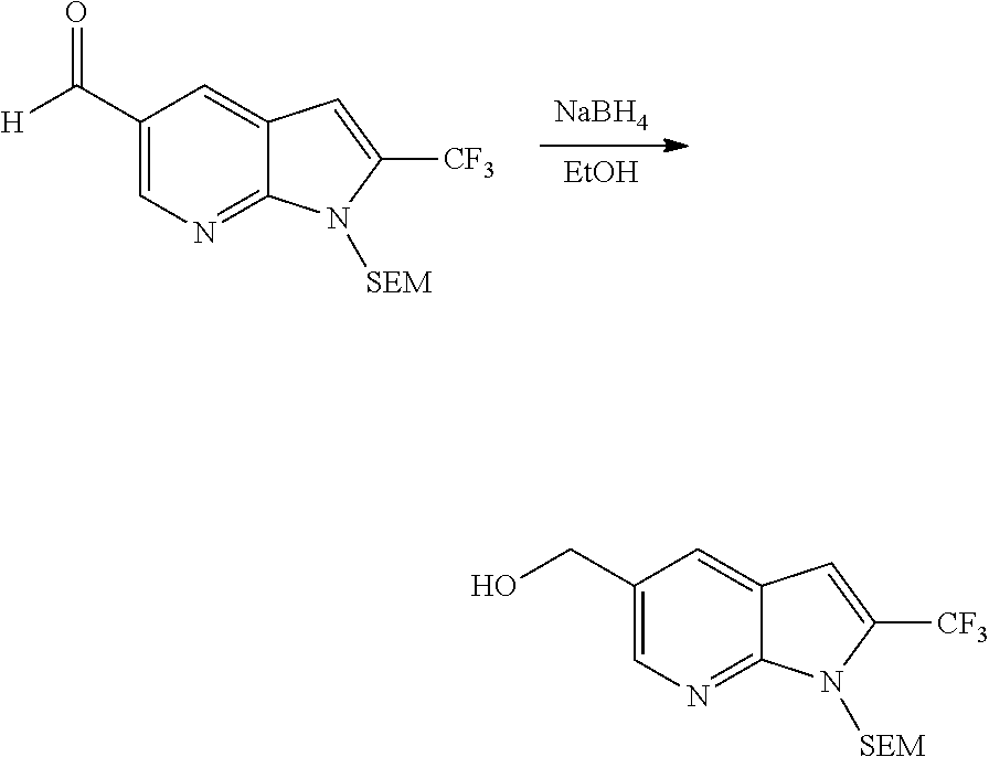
[NaBH4].[EtOH].C1(C([H])=O)=CN=C2C(=C1)C=C([CF3])N2[SEM].C1(CO)=CN=C2C(=C1)C=C([CF3])N2[SEM]
